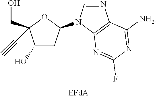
C1C(O)C(CO)(C#C)OC1N1C2=C(N=C1)C([NH2])=NC(F)=N2
